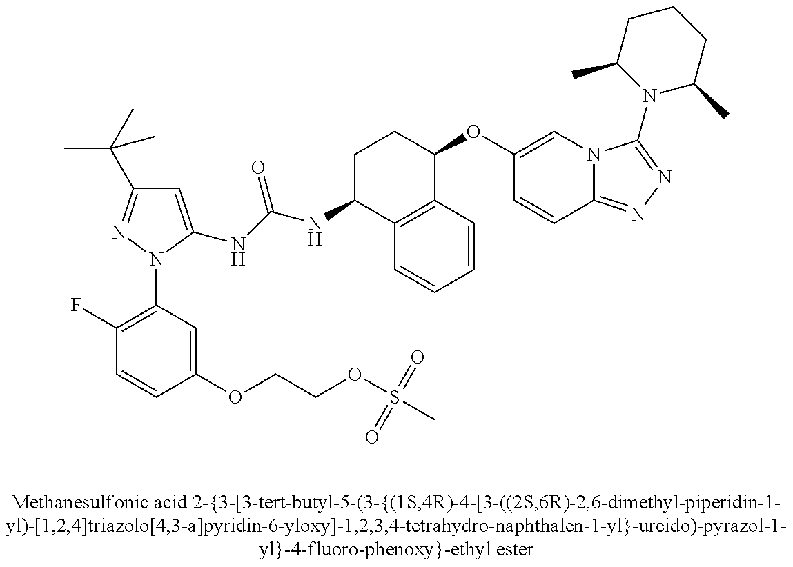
C1=C(NC(NC2C3=C(C(OC4=CN5C(=NN=C5N5C(C)CCCC5C)C=C4)CC2)C=CC=C3)=O)N(C2=C(F)C=CC(OCCOS(C)(=O)=O)=C2)N=C1C(C)(C)C
